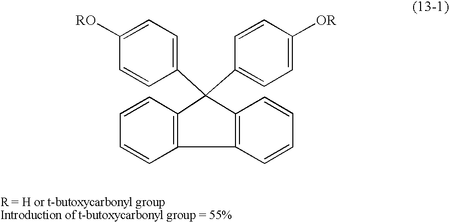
C1=CC2=C(C=C1)C1=C(C2(C2=CC=C([OR])C=C2)C2=CC=C([RO])C=C2)C=CC=C1
